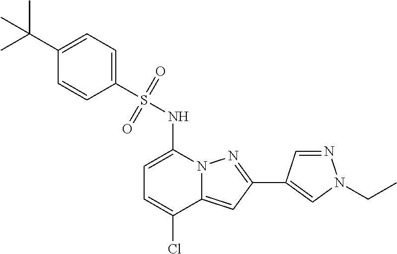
C1=C(NS(C2=CC=C(C(C)(C)C)C=C2)(=O)=O)N2C(=CC(C3=CN(CC)N=C3)=N2)C(Cl)=C1
